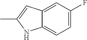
C12=CC(F)=CC=C1NC(C)=C2
